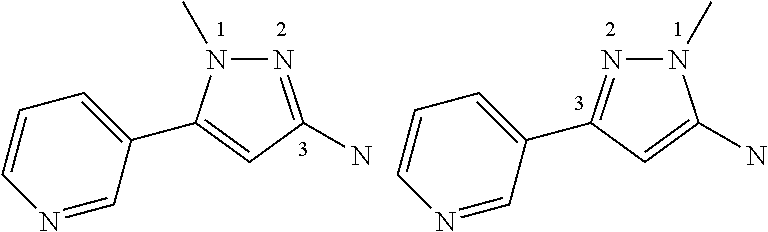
N1(C)N=C(C2=CC=CN=C2)C=C1N.N1=C(N)C=C(C2=CC=CN=C2)N1C
